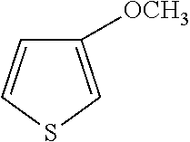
C1([OCH3])=CSC=C1
